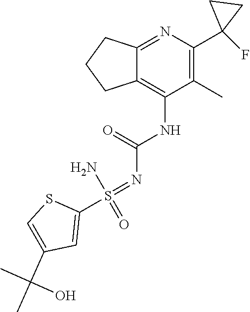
C12=NC(C3(F)CC3)=C(C)C(NC(=O)N=S(C3=CC(C(C)(C)O)=CS3)(N)=O)=C1CCC2
